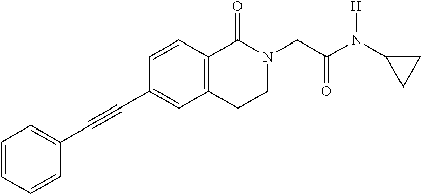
C1=CC=CC(C#CC2=CC3=C(C=C2)C(=O)N(CC(N(C2CC2)[H])=O)CC3)=C1
